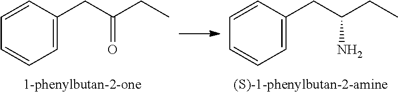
C1=CC(CC(=O)CC)=CC=C1.C1=CC(CC(N)CC)=CC=C1
